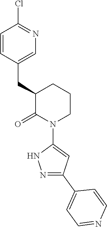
C1=CC(CC2C(=O)N(C3=CC(C4=CC=NC=C4)=NN3)CCC2)=CN=C1Cl
